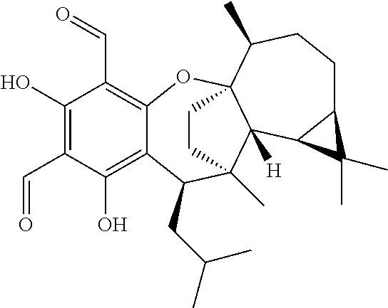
C12=C(C=O)C(O)=C(C=O)C(O)=C1C(CC(C)C)C1(C)C3([H])C(O2)(C(C)CCC2C3C2(C)C)CC1
